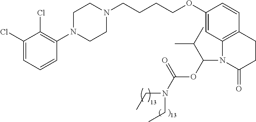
C1=C(Cl)C(Cl)=C(N2CCN(CCCCOC3=CC4=C(C=C3)CCC(=O)N4C(OC(=O)N(CC)CC)C(C)C)CC2)C=C1
